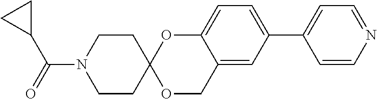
C1=C(C2=CC=C3C(=C2)COC2(O3)CCN(C(=O)C3CC3)CC2)C=CN=C1
